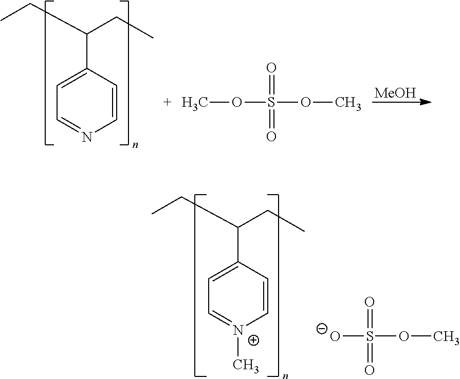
C1=CC(C(CC)CC)=CC=N1.COS(OC)(=O)=O.[MeOH].C1=CC(C(CC)CC)=CC=[N+]1C.[O-]S(OC)(=O)=O
